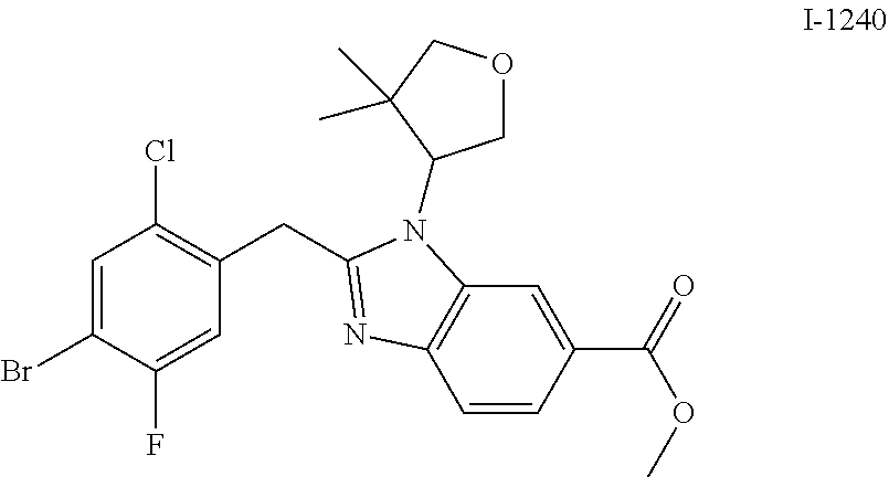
CC1(C)COCC1N1C2=C(C=CC(C(=O)OC)=C2)N=C1CC1=C(Cl)C=C(Br)C(F)=C1
